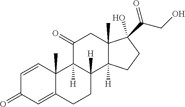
C12(C)C(=CC(=O)C=C1)CCC1([H])C2([H])C(=O)CC2(C)C1([H])CCC2(O)C(CO)=O
